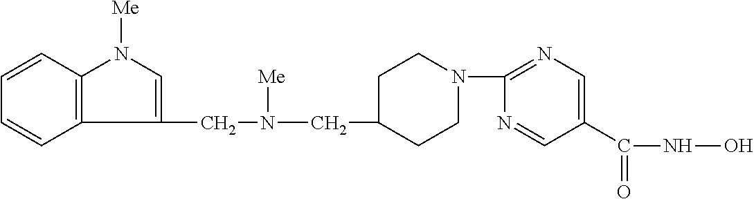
C1(CN(CC2CCN(C3=NC=C(C(NO)=O)C=N3)CC2)[Me])=CN([Me])C2=C1C=CC=C2
